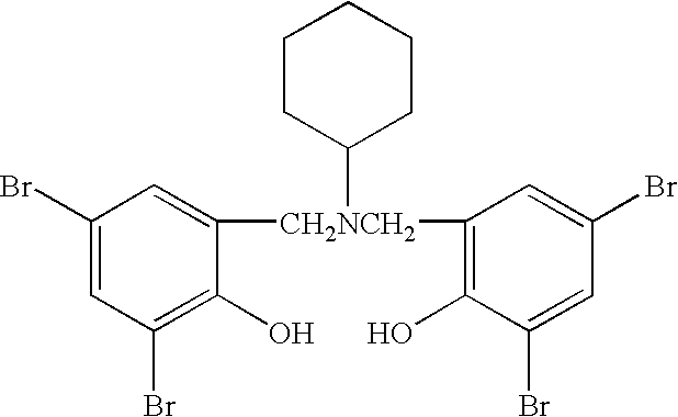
C1(Br)=CC(Br)=C(O)C([CH2NCH2](C2=C(O)C(Br)=CC(Br)=C2)C2CCCCC2)=C1
